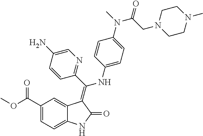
C1(C(OC)=O)=CC=C2C(=C1)C(=C(C1=NC=C(N)C=C1)NC1=CC=C(N(C)C(CN3CCN(C)CC3)=O)C=C1)C(=O)N2
